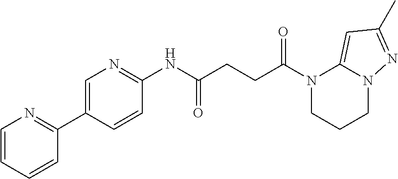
N1(C(=O)CCC(=O)NC2=NC=C(C3=NC=CC=C3)C=C2)CCCN2C1=CC(C)=N2
